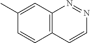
C1(C)=CC2=C(C=C1)C=CN=N2
